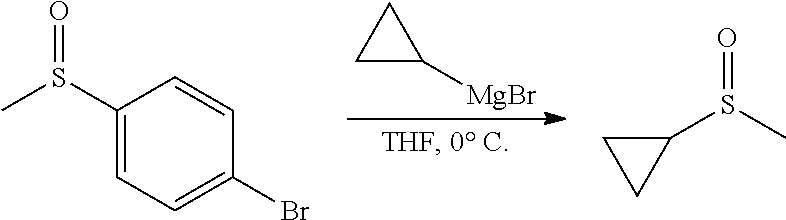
C1C([MgBr])C1.C1=C(S(C)=O)C=CC(Br)=C1.C1(S(=O)C)CC1
